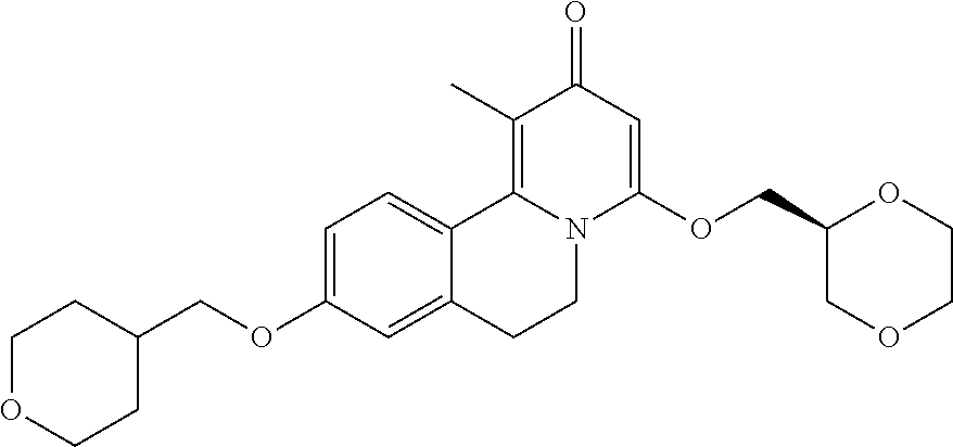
C1=C(OCC2CCOCC2)C=C2C(=C1)C1=C(C)C(=O)C=C(OCC3COCCO3)N1CC2
